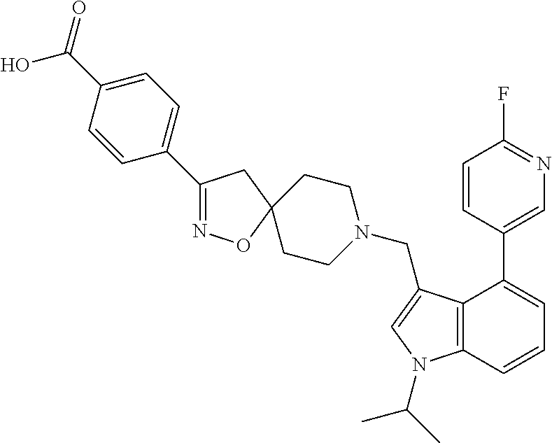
C1CN(CC2=CN(C(C)C)C3=C2C(C2=CN=C(F)C=C2)=CC=C3)CCC12ON=C(C1=CC=C(C(O)=O)C=C1)C2
